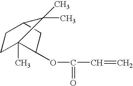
C12CC(OC(C=C)=O)C(C)(CC1)C2(C)C
